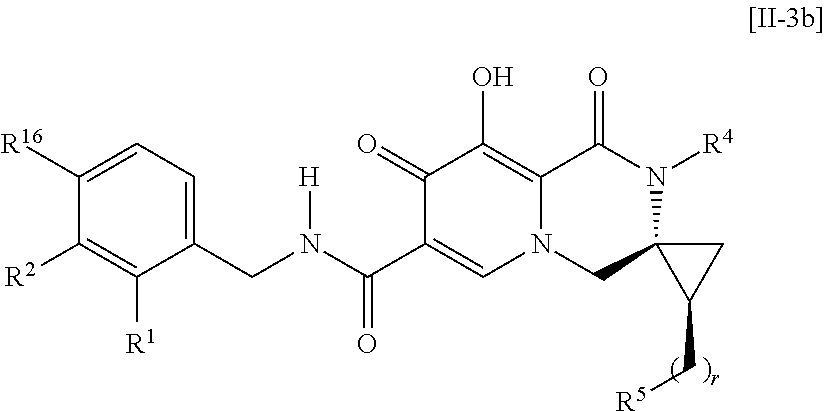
C1([R16])=CC=C(CN(C(C2=CN3C(=C(O)C2=O)C(=O)N([R4])C2(C3)C(C[R5])C2)=O)[H])C([R1])=C1[R2]
